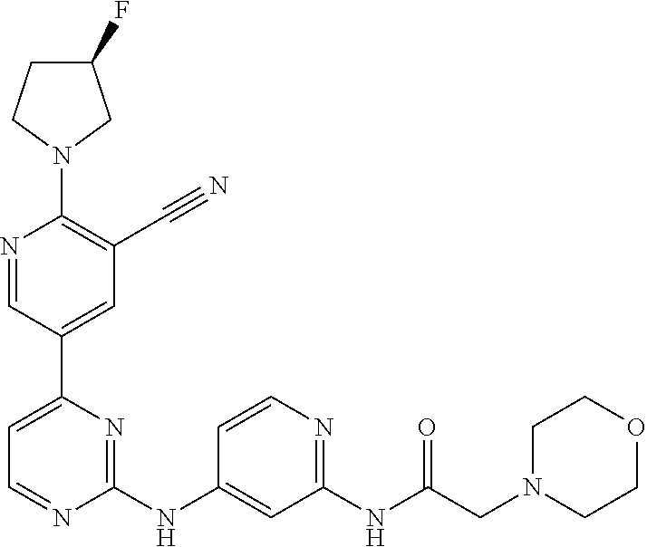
C1(F)CCN(C2=C(C#N)C=C(C3=CC=NC(NC4=CC(NC(CN5CCOCC5)=O)=NC=C4)=N3)C=N2)C1
